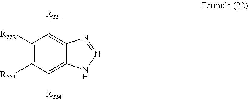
C1([R222])=C([R223])C([R224])=C2C(=C1[R221])N=NN2
